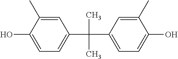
C1=C(C)C(O)=CC=C1C(C)(C)C1=CC=C(O)C(C)=C1
